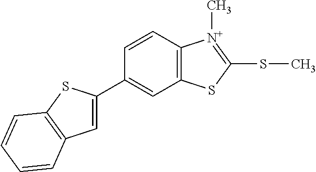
C1=CC2=C(C=C1C1=CC3=C(S1)C=CC=C3)SC(SC)=[N+]2C
